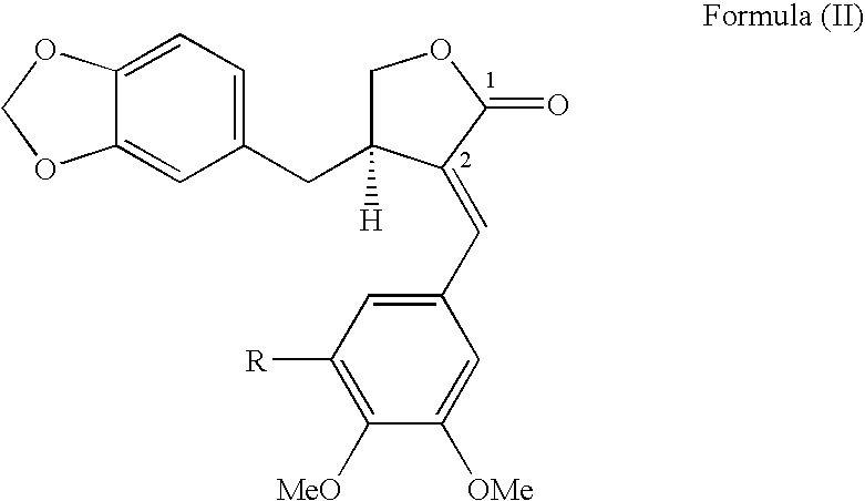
C1=C2C(=CC(CC3([H])COC(=O)C3=CC3=CC([R])=C([MeO])C([OMe])=C3)=C1)OCO2
